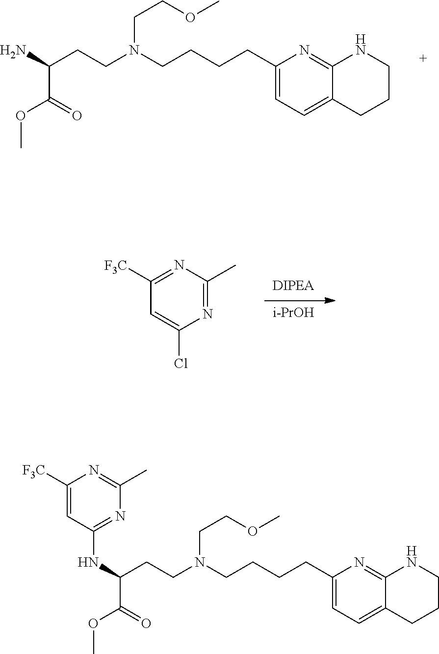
N(CCOC)(CCCCC1=CC=C2C(=N1)NCCC2)CCC(C(OC)=O)N.C1=C(Cl)N=C(C)N=C1[F3C].[i-PrOH].O(CCN(CCC(NC1=NC(C)=NC([F3C])=C1)C(OC)=O)CCCCC1=CC=C2C(=N1)NCCC2)C
